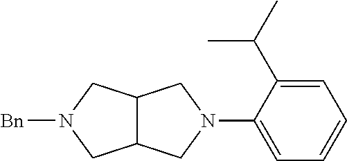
C12C(CN(C3=CC=CC=C3C(C)C)C1)CN([Bn])C2
